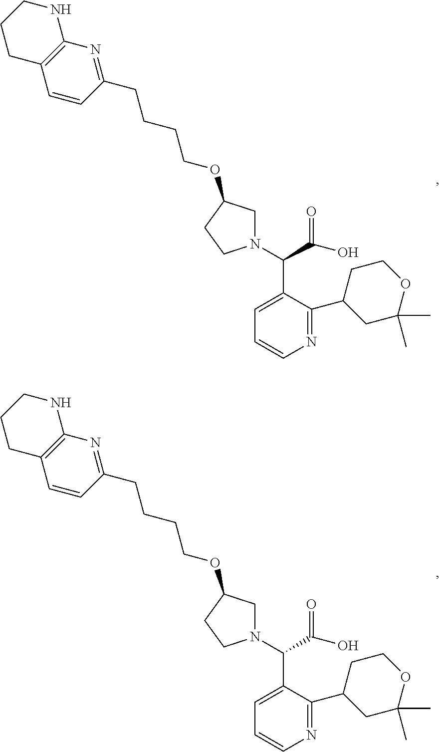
C12=C(C=CC(CCCCOC3CN(C(C(O)=O)C4=CC=CN=C4C4CC(C)(C)OCC4)CC3)=N1)CCCN2.C12=C(C=CC(CCCCOC3CN(C(C(O)=O)C4=CC=CN=C4C4CC(C)(C)OCC4)CC3)=N1)CCCN2
